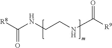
[R8]C(=O)NCCNC(=O)[R9]
